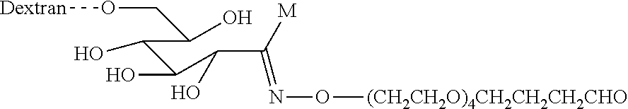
C(C(C(C([M])=NO[(CH2CH2O)4CH2CH2CH2CHO])O)O)(C(O)CO[Dextran])O
